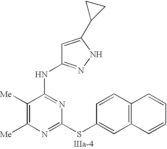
C1([Me])=C([Me])N=C(SC2=CC3=C(C=C2)C=CC=C3)N=C1NC1=NNC(C2CC2)=C1
